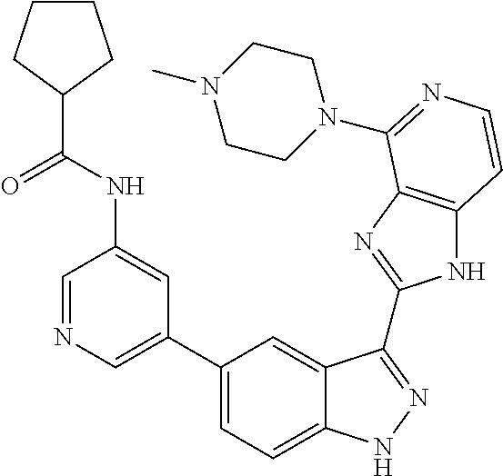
C1(C2=CN=CC(NC(C3CCCC3)=O)=C2)=CC=C2C(=C1)C(C1=NC3=C(N1)C=CN=C3N1CCN(C)CC1)=NN2
